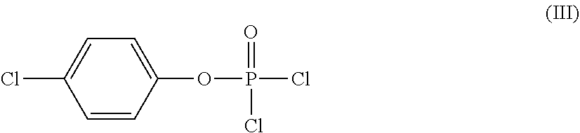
C1=CC(OP(=O)(Cl)Cl)=CC=C1Cl
